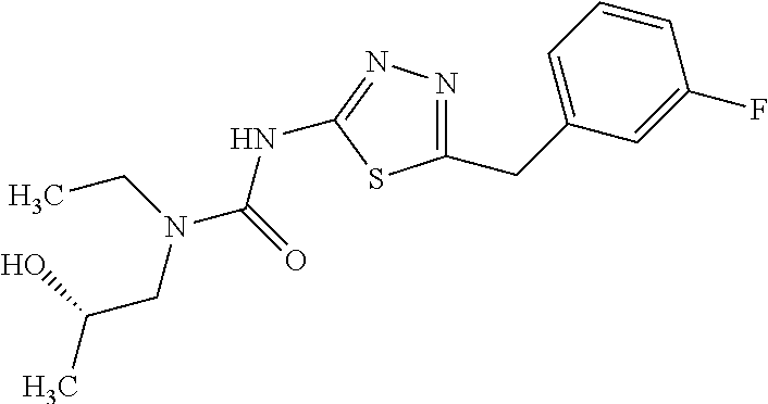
C1=C(CC2=NN=C(NC(=O)N(CC(O)C)CC)S2)C=C(F)C=C1
